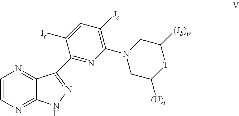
C1=CN=C2C(=N1)C(C1=NC(N3CC([(U)t])[T]C([(Jb)w])C3)=C([Jc])C=C1[Jc])=NN2
